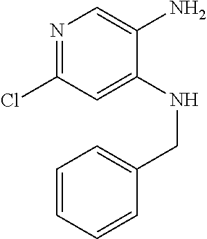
ClC1=NC=C(N)C(NCC2=CC=CC=C2)=C1
